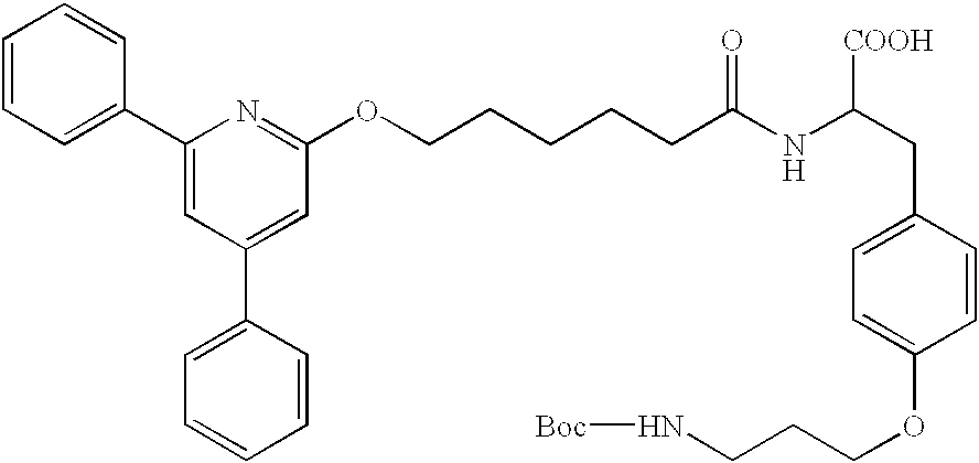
C1=CC=C(C2=CC(C3=CC=CC=C3)=CC(OCCCCCC(NC(CC3=CC=C(OCCCN[Boc])C=C3)[COOH])=O)=N2)C=C1
